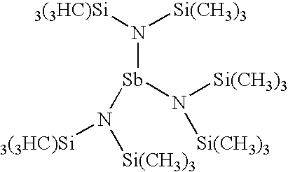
[3(3HC)Si]N([Si(CH3)3])[Sb](N([3(3HC)Si])[Si(CH3)3])N([Si(CH3)3])[Si(CH3)3]
